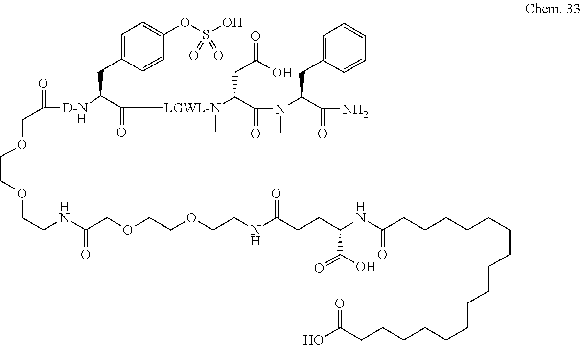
C([D-N    H]C(C([LGWL-N](C(C(=O)N(C(C(N)=O)CC1=CC=CC=C1)C)CC(=O)O)C)=O)CC1=CC=C(OS(O)(=O)=O)C=C1)(=O)COCCOCCNC(COCCOCCNC(CCC(NC(CCCCCCCCCCCCCCCCC(O)=O)=O)C(=O)O)=O)=O
